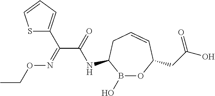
B1(O)OC(CC(O)=O)C=CCC1NC(C(=NOCC)C1=CC=CS1)=O
